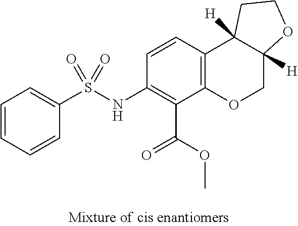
C1=CC=CC(S(NC2=C(C(OC)=O)C3=C(C=C2)C2([H])C([H])(CO3)OCC2)(=O)=O)=C1
